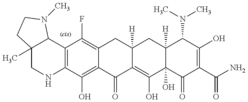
C12=C(C(O)=C3C(=C1F)CC1([H])C(=C(O)C4(O)C([H])(C1)C(N(C)C)C(O)=C(C(N)=O)C4=O)C3=O)NCC1(C)C2N(C)CC1
